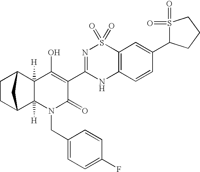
C1CC2C3([H])C([H])(C1C2)C(O)=C(C1=NS(=O)(=O)C2=C(N1)C=CC(C1S(=O)(=O)CCC1)=C2)C(=O)N3CC1=CC=C(F)C=C1
